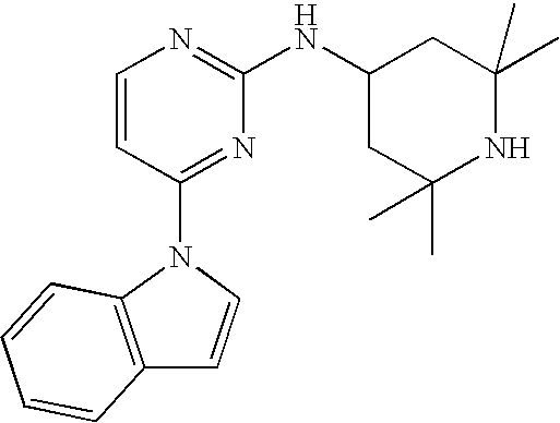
C1=CC(N2C3=C(C=C2)C=CC=C3)=NC(NC2CC(C)(C)NC(C)(C)C2)=N1
